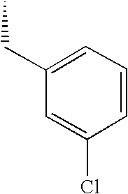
C1=C(CC)C=C(Cl)C=C1
